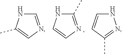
C1=NC=C(C)N1.C1(C)=NC=CN1.N1C=CC(C)=N1
